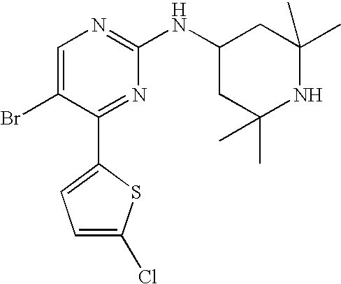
C1=C(Br)C(C2=CC=C(Cl)S2)=NC(NC2CC(C)(C)NC(C)(C)C2)=N1
